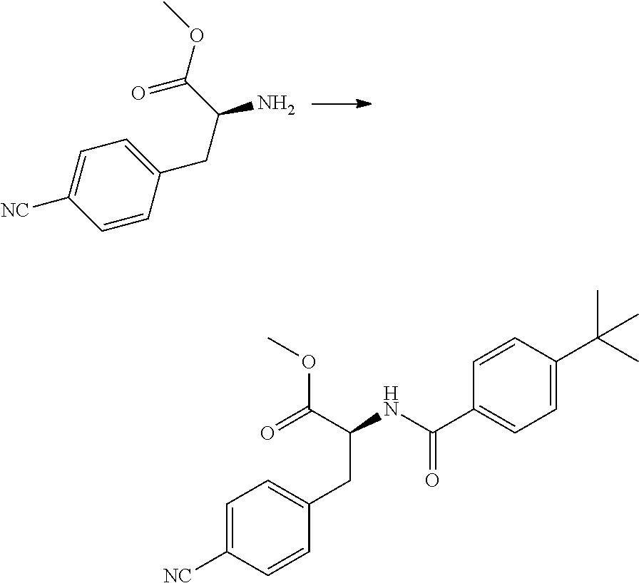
C1=C(CC(C(OC)=O)N)C=CC([NC])=C1.C1=C([NC])C=CC(CC(C(OC)=O)NC(=O)C2=CC=C(C(C)(C)C)C=C2)=C1
